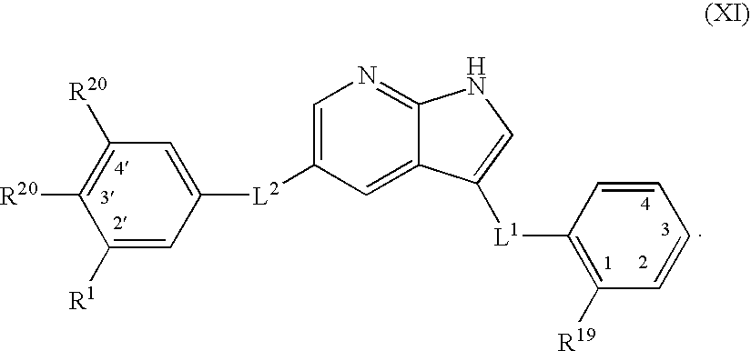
C1=C([L2]C2=CN=C3C(=C2)C([L1]C2=C([R19])C=CC=C2)=CN3)C=C([R1])C([R20])=C1[R20]
